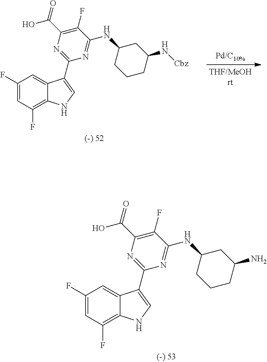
C1(F)=CC(F)=C2C(=C1)C(C1=NC(C(O)=O)=C(F)C(NC3CCCC(N[Cbz])C3)=N1)=CN2.C1(F)=CC(F)=C2C(=C1)C(C1=NC(C(O)=O)=C(F)C(NC3CCCC(N)C3)=N1)=CN2
